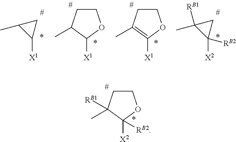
[X2]C1([RB2])C(C)([RB1])CCO1.[X1]C1=C(C)CCO1.C1([X2])([RB2])CC1(C)[RB1].C1([X1])CC1C.[X1]C1C(C)CCO1
